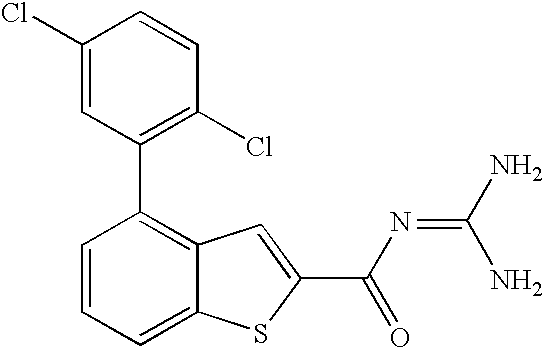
C1(C2=C3C(=CC=C2)SC(C(N=C(N)N)=O)=C3)=C(Cl)C=CC(Cl)=C1
